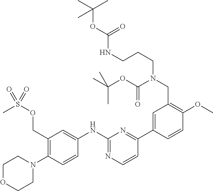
C1OCCN(C2=C(COS(C)(=O)=O)C=C(NC3=NC=CC(C4=CC(CN(CCCNC(OC(C)(C)C)=O)C(OC(C)(C)C)=O)=C(OC)C=C4)=N3)C=C2)C1
